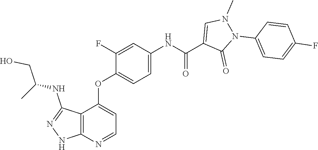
C1(F)=CC(NC(=O)C2=CN(C)N(C3=CC=C(F)C=C3)C2=O)=CC=C1OC1=CC=NC2=C1C(NC(CO)C)=NN2
